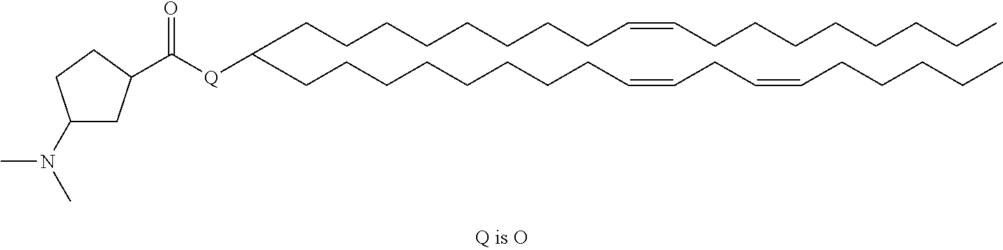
C(CCCCCCC=CCCCCCCCC)CC(CCCCCCCCC=CCC=CCCCCC)[Q]C(=O)C1CC(N(C)C)CC1
